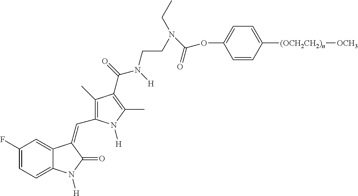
C1(F)=CC=C2C(=C1)C(=CC1=C(C)C(C(=O)N([H])CCN(CC)C(OC3=CC=C([(OCH2CH2)n][OCH3])C=C3)=O)=C(C)N1[H])C(=O)N2[H]
